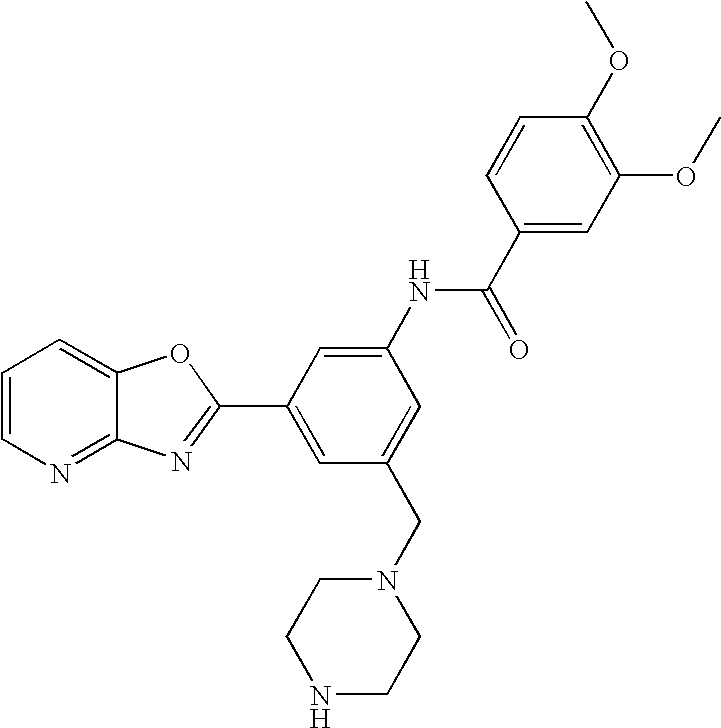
C1=CN=C2C(=C1)OC(C1=CC(CN3CCNCC3)=CC(NC(C3=CC(OC)=C(OC)C=C3)=O)=C1)=N2
